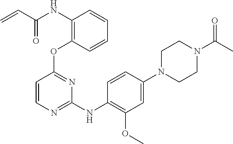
N(C1=C(OC2=NC(NC3=C(OC)C=C(N4CCN(C(C)=O)CC4)C=C3)=NC=C2)C=CC=C1)C(C=C)=O
